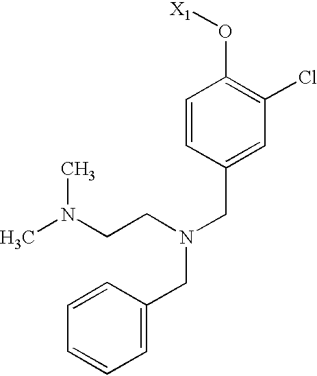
C1=CC(CN(CC2=CC=CC=C2)CCN(C)C)=CC(Cl)=C1O[X1]
